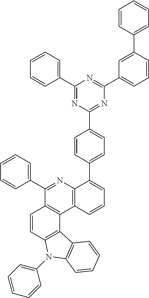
C1(C2=CC=CC=C2)=NC(C2=CC=C(C3=CC=CC4=C3N=C(C3=CC=CC=C3)C3=C4C4=C(C=C3)N(C3=CC=CC=C3)C3=C4C=CC=C3)C=C2)=NC(C2=CC=CC(C3=CC=CC=C3)=C2)=N1
